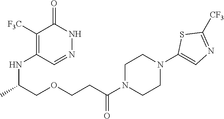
C1([F3C])=C(NC(COCCC(N2CCN(C3=CN=C([CF3])S3)CC2)=O)C)C=NNC1=O
